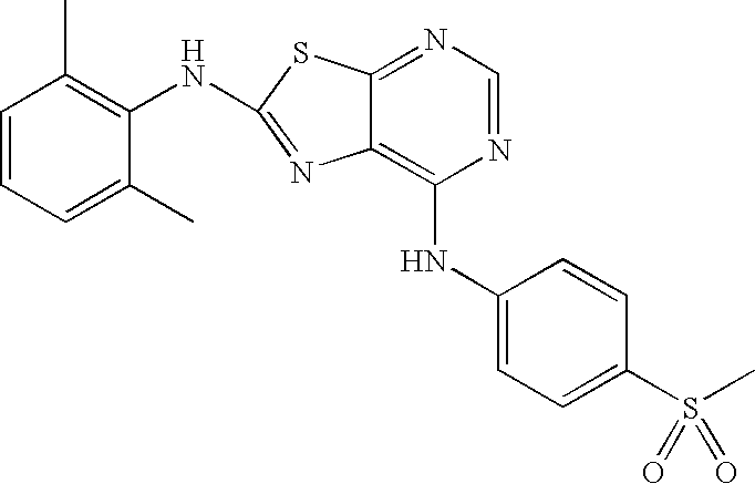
N1=CN=C2C(=C1NC1=CC=C(S(C)(=O)=O)C=C1)N=C(NC1=C(C)C=CC=C1C)S2
